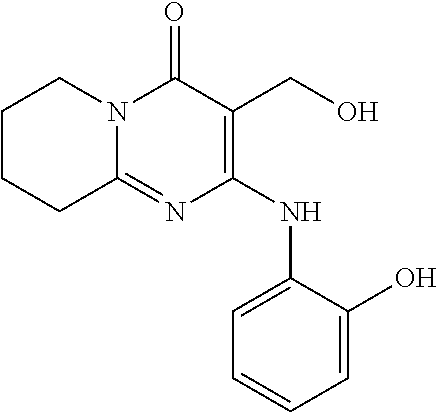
C1=CC=C(O)C(NC2=C(CO)C(=O)N3C(=N2)CCCC3)=C1
